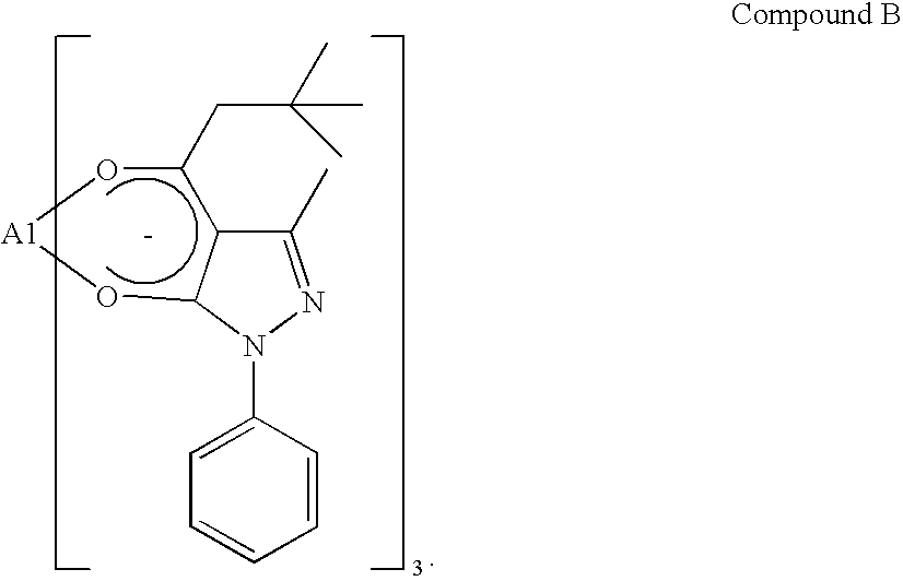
[-].[A1]1OC2C(C(CC(C)(C)C)O1)C(C)=NN2C1=CC=CC=C1
